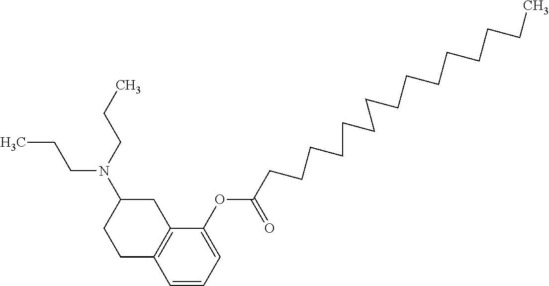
CCCN(C1CCC2=C(C1)C(OC(CCCCCCCCCCCCCCC)=O)=CC=C2)CCC
